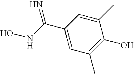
C1(C)=CC(C(NO)=N)=CC(C)=C1O
